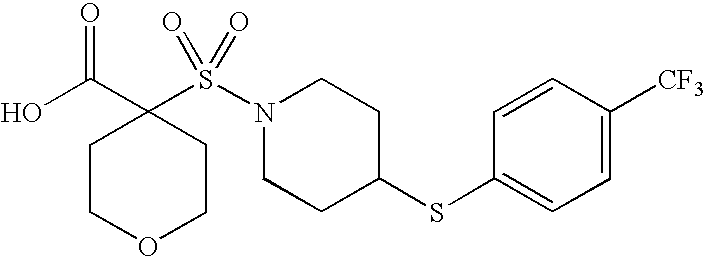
S(N1CCC(SC2=CC=C([CF3])C=C2)CC1)(C1(C(O)=O)CCOCC1)(=O)=O
